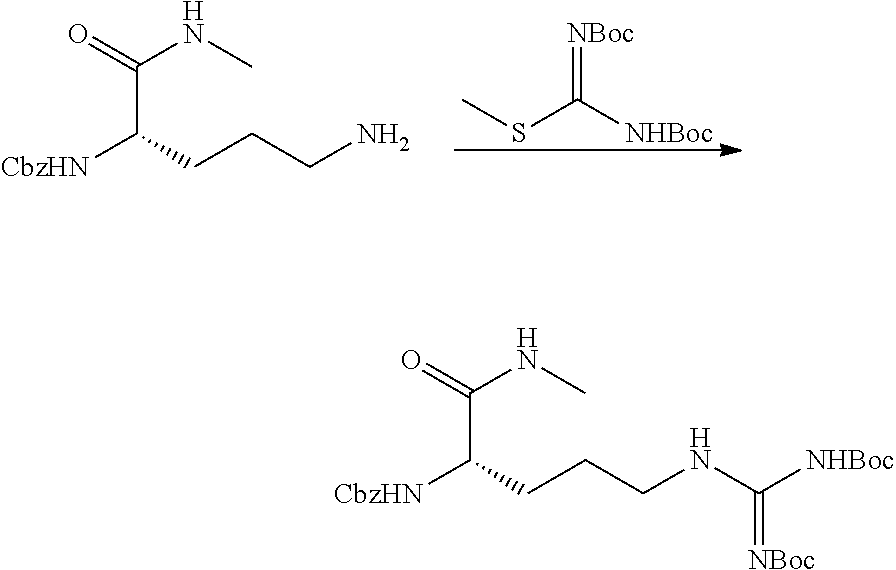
[CbzHN]C(C(=O)NC)CCCN.CSC([NHBoc])=[NBoc].[CbzHN]C(C(=O)NC)CCCNC([NHBoc])=[NBoc]
